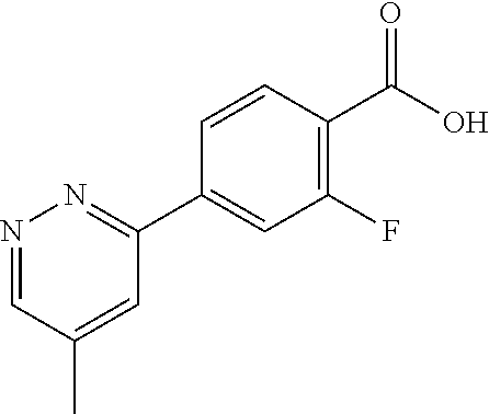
C1=CC(C(=O)O)=C(F)C=C1C1=NN=CC(C)=C1
